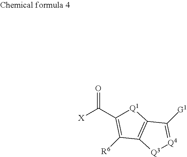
C(C1=C([R6])C2=C([Q1]1)C([G1])=[Q4][Q3]2)([X])=O
